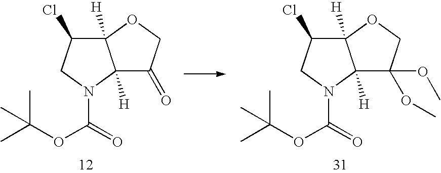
C12([H])C(Cl)CN(C(=O)OC(C)(C)C)C1([H])C(=O)CO2.C12([H])C(Cl)CN(C(=O)OC(C)(C)C)C1([H])C(OC)(OC)CO2
